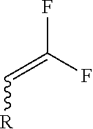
C([R])=C(F)F
